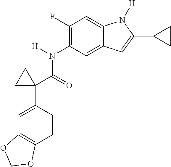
N(C1=C(F)C=C2C(=C1)C=C(C1CC1)N2[H])(C(C1(C2=CC3=C(C=C2)OCO3)CC1)=O)[H]
